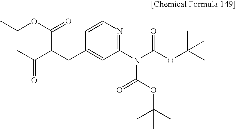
C1=CN=C(N(C(OC(C)(C)C)=O)C(OC(C)(C)C)=O)C=C1CC(C(OCC)=O)C(C)=O
